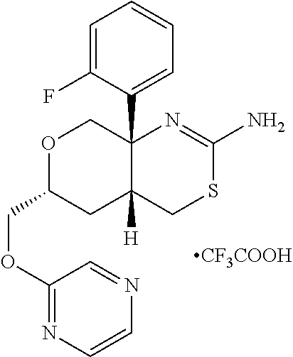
C1=C(F)C(C23COC(COC4=NC=CN=C4)CC2([H])CSC(N)=N3)=CC=C1.[CF3COOH]
